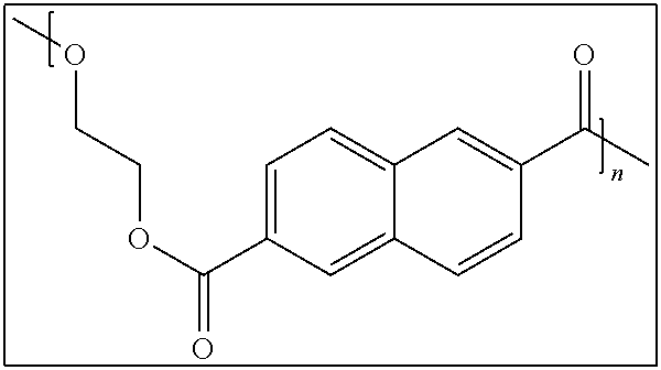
O(CCOC(=O)C1=CC=C2C(=C1)C=CC(C(C)=O)=C2)C
